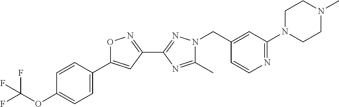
C1(C)=NC(C2=NOC(C3=CC=C(OC(F)(F)F)C=C3)=C2)=NN1CC1=CC(N2CCN(C)CC2)=NC=C1
